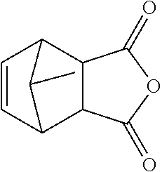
C1=CC2C3C(C1C2C)C(=O)OC3=O
